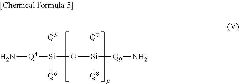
N[Q4][Si]([Q5])([Q6])O[Si]([Q7])([Q8])[Q9]N
